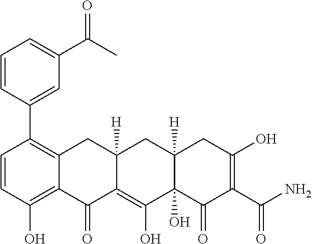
C1=CC(O)=C2C(=C1C1=CC(C(C)=O)=CC=C1)CC1([H])C(=C(O)C3(O)C([H])(C1)CC(O)=C(C(N)=O)C3=O)C2=O
